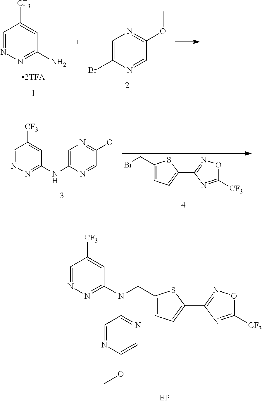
C1=C(Br)N=CC(OC)=N1.C1=NN=C(N)C=C1[CF3].C1=NN=C(NC2=CN=C(OC)C=N2)C=C1[CF3].BrCC1=CC=C(C2=NOC([CF3])=N2)S1.C1=NN=C(N(CC2=CC=C(C3=NOC([CF3])=N3)S2)C2=NC=C(OC)N=C2)C=C1[CF3]
